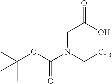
CC(C)(OC(N(C[CF3])CC(=O)O)=O)C
